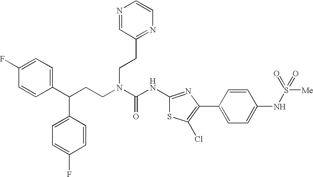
C1(C(CCN(C(NC2=NC(C3=CC=C(NS([Me])(=O)=O)C=C3)=C(Cl)S2)=O)CCC2=NC=CN=C2)C2=CC=C(F)C=C2)=CC=C(F)C=C1
